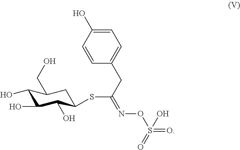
C1(O)C(O)C(O)C(SC(CC2=CC=C(O)C=C2)=NOS(=O)(O)=O)CC1CO
